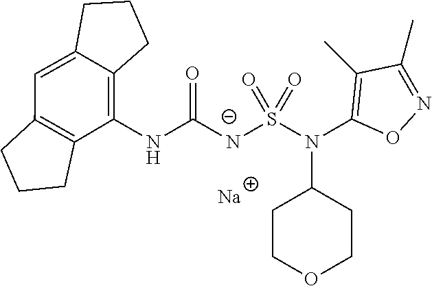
O=C([N-]S(N(C1CCOCC1)C1=C(C)C(C)=NO1)(=O)=O)NC1=C2C(=CC3=C1CCC3)CCC2.[Na]
